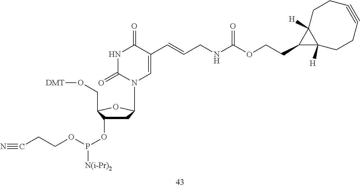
N(C(OCCC1C2([H])C1([H])CCC#CCC2)=O)CC=CC1=CN(C2CC(OP([N(i-Pr)2])OCCC#N)C(CO[DMT])O2)C(=O)NC1=O
